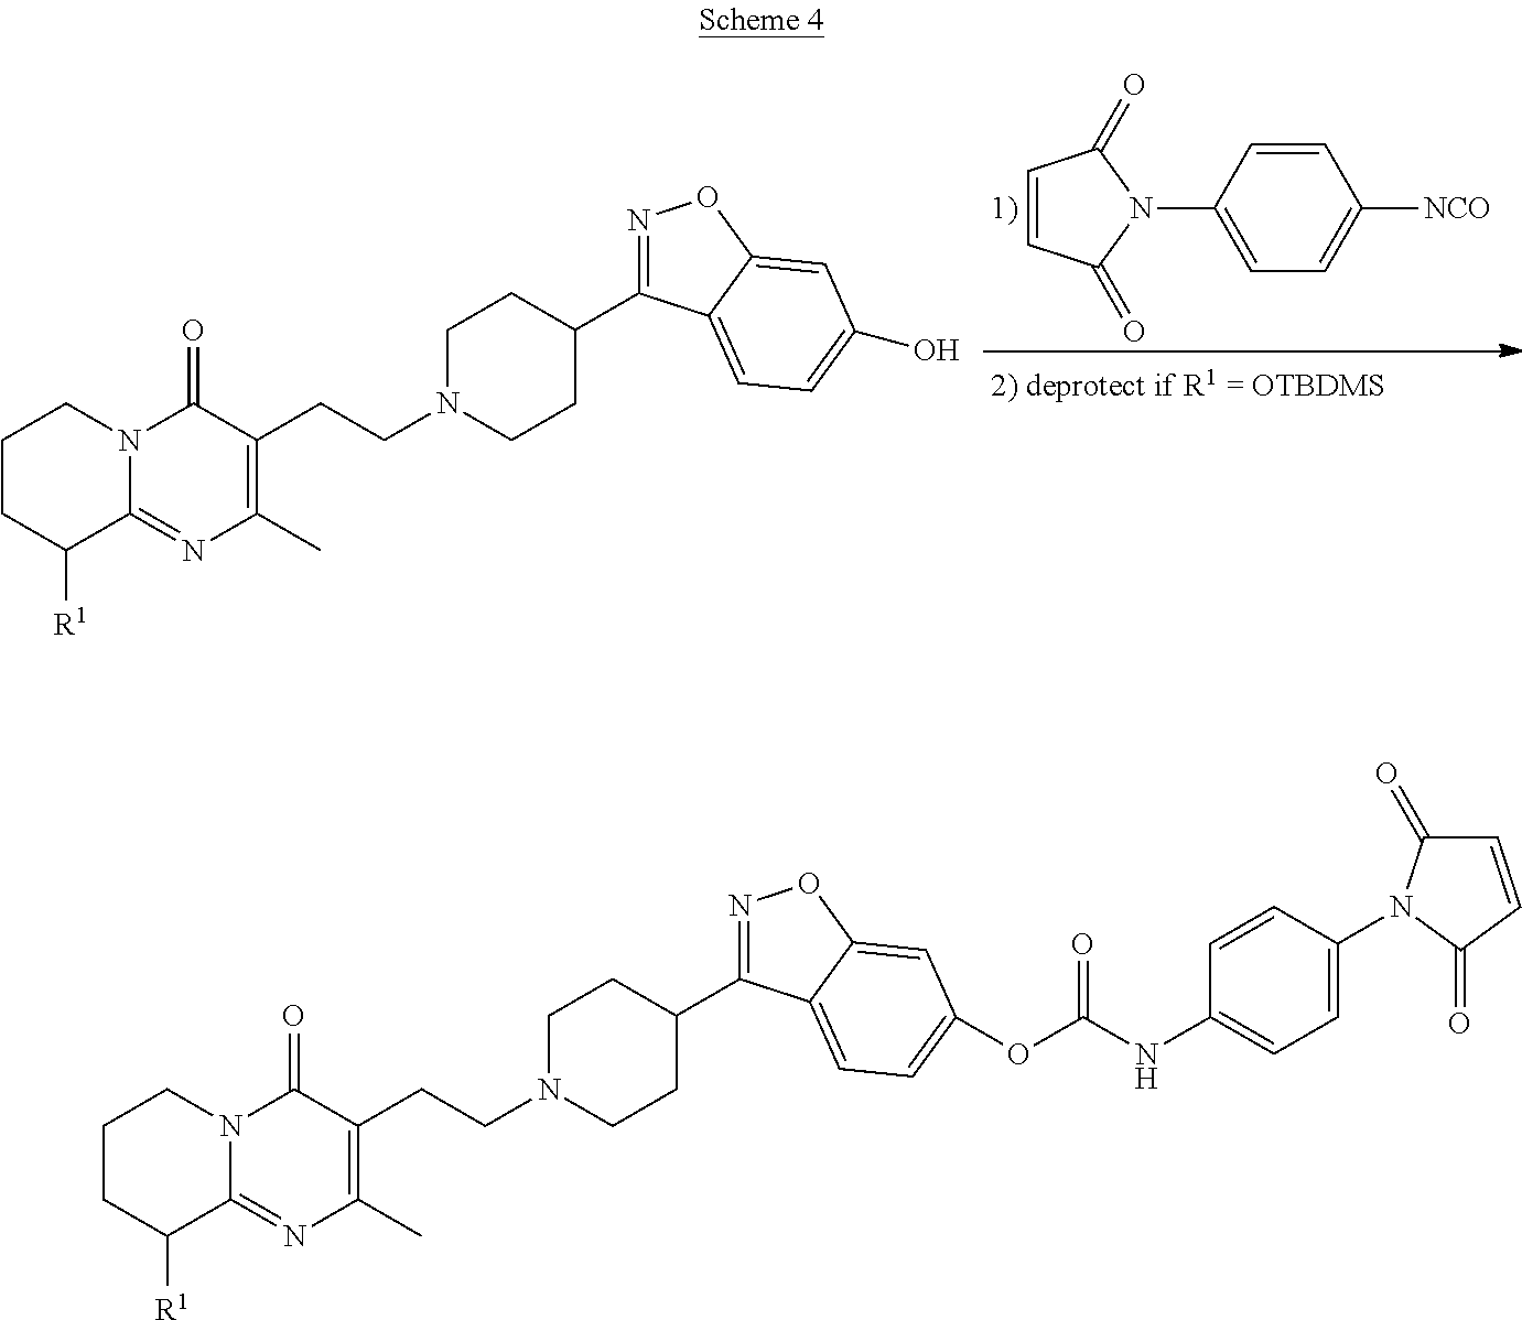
C1CC([R1])C2=NC(C)=C(CCN3CCC(C4=NOC5=CC(O)=CC=C45)CC3)C(=O)N2C1.C1=CC(=O)N(C2=CC=C([NCO])C=C2)C1=O.C1CC([R1])C2=NC(C)=C(CCN3CCC(C4=NOC5=CC(OC(NC6=CC=C(N7C(=O)C=CC7=O)C=C6)=O)=CC=C45)CC3)C(=O)N2C1
